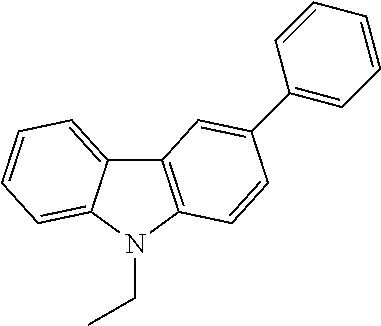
C12=CC=CC=C1N(CC)C1=C2C=C(C2=CC=CC=C2)C=C1
